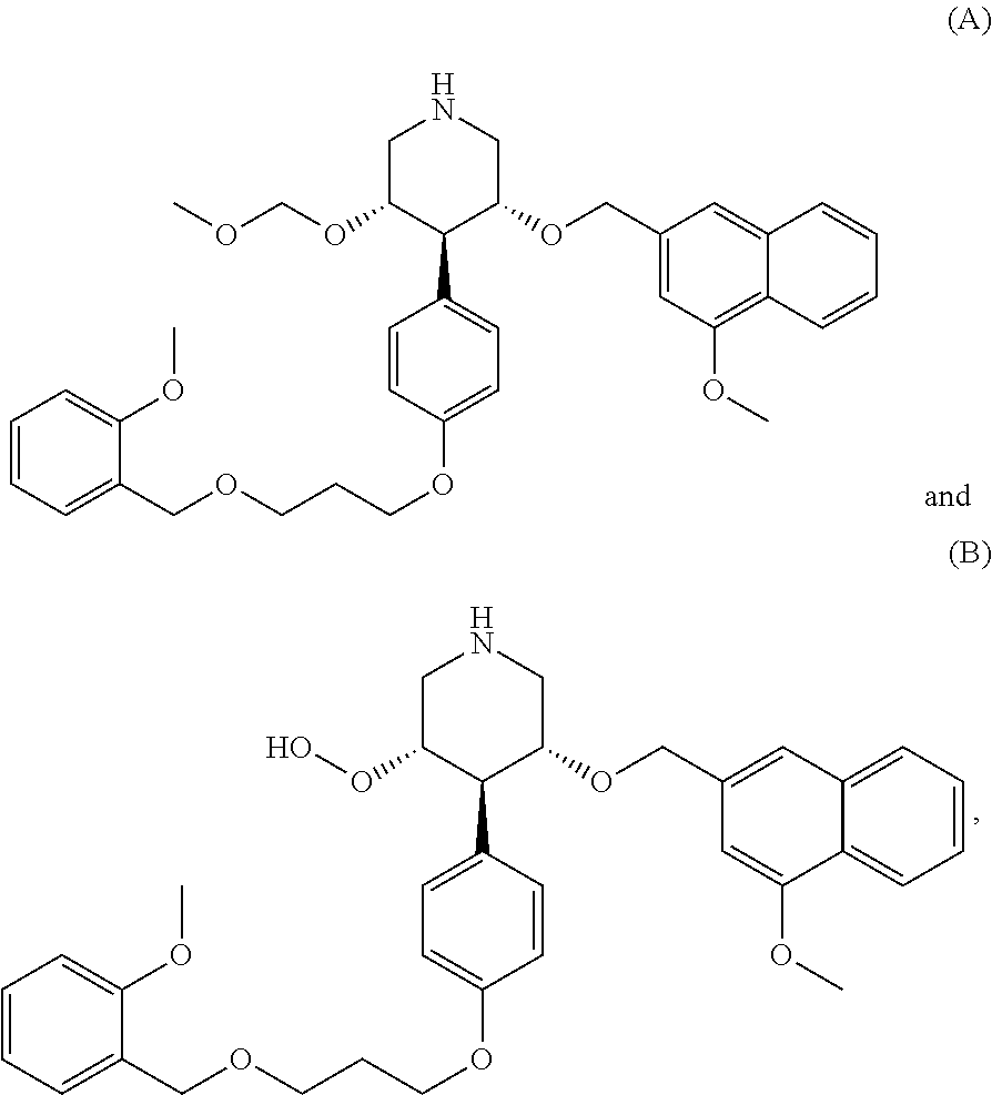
C1=CC(OCCCOCC2=CC=CC=C2OC)=CC=C1C1C(OCC2=CC(OC)=C3C(=C2)C=CC=C3)CNCC1OCOC.C1(C2=CC=C(OCCCOCC3=CC=CC=C3OC)C=C2)C(OCC2=CC3=CC=CC=C3C(OC)=C2)CNCC1OO
